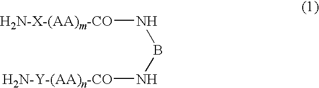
N(BN[H2N-Y-(AA)n-CO])[H2N-X-(AA)m-CO]
